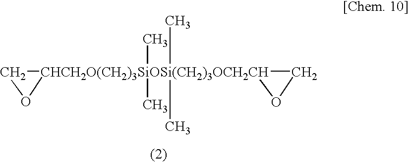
C1O[CHCH2O(CH2)3SiOSi(CH2)3OCH2CH]12(C)(C)(C)(C)CO2
